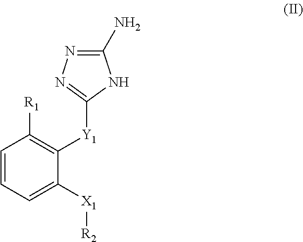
C1=CC([R1])=C([Y1]C2=NN=C(N)N2)C([X1][R2])=C1
